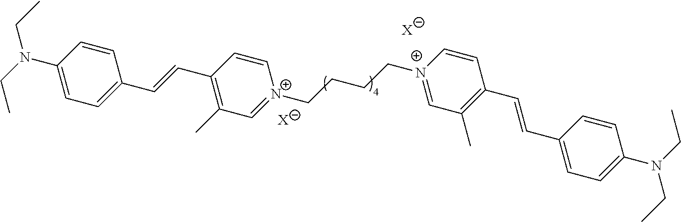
C1(C=CC2=C(C)C=[N+](CCCC[N+]3=CC(C)=C(C=CC4=CC=C(N(CC)CC)C=C4)C=C3)C=C2)=CC=C(N(CC)CC)C=C1.[X].[X]
